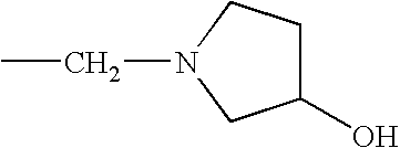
C(C)N1CCC(O)C1
